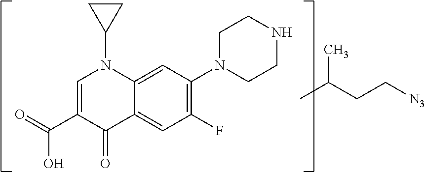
C12=CC(N3CCNCC3)=C(F)C=C1C(=O)C(C(=O)O)=CN2C1CC1.CC(CC[N3])C
